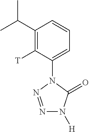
C1(C(C)C)=C([T])C(N2C(=O)N([H])N=N2)=CC=C1
